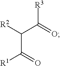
C(C(=O)[R1])(C(=O)[R3])[R2]
